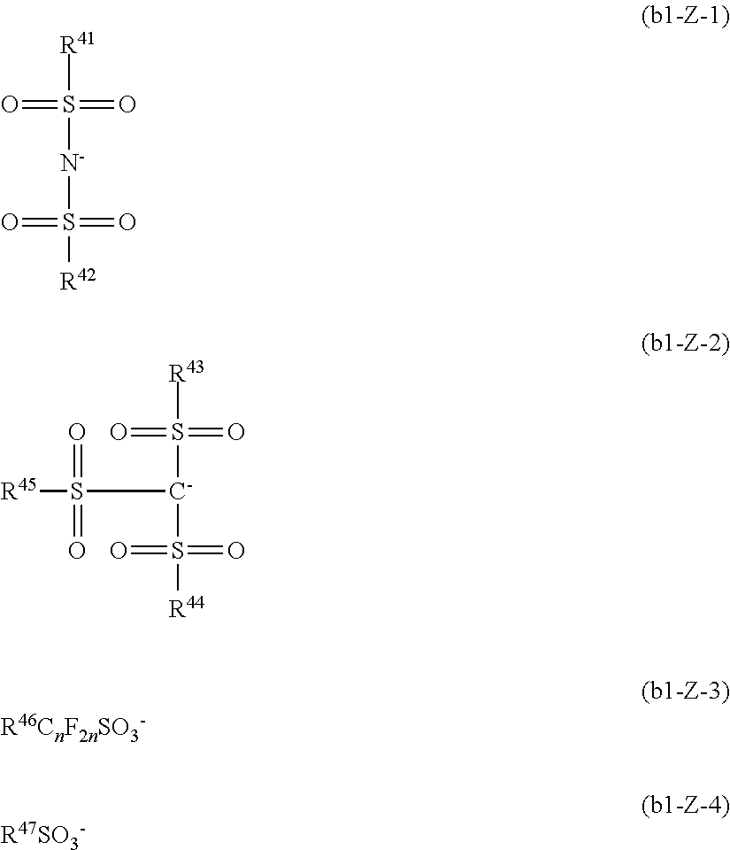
[R41]S([N-]S([R42])(=O)=O)(=O)=O.[R43]S([C-](S([R44])(=O)=O)S([R45])(=O)=O)(=O)=O.[R47SO3-]
